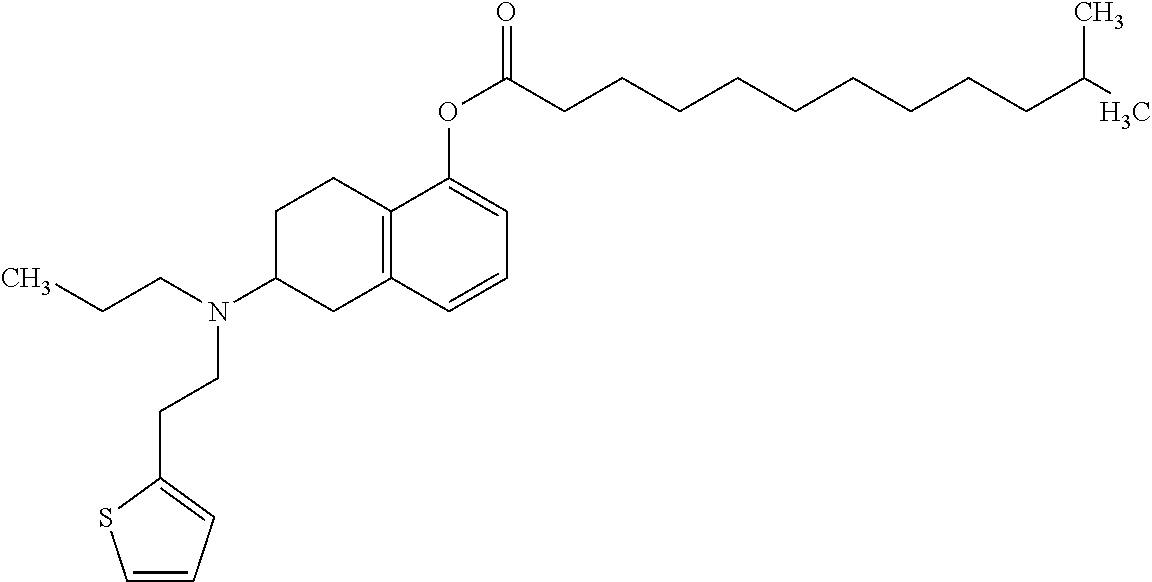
C1C2=C(CC(N(CCC)CCC3=CC=CS3)C1)C=CC=C2OC(CCCCCCCCCC(C)C)=O
